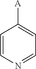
C1=CN=CC=C1[A]
